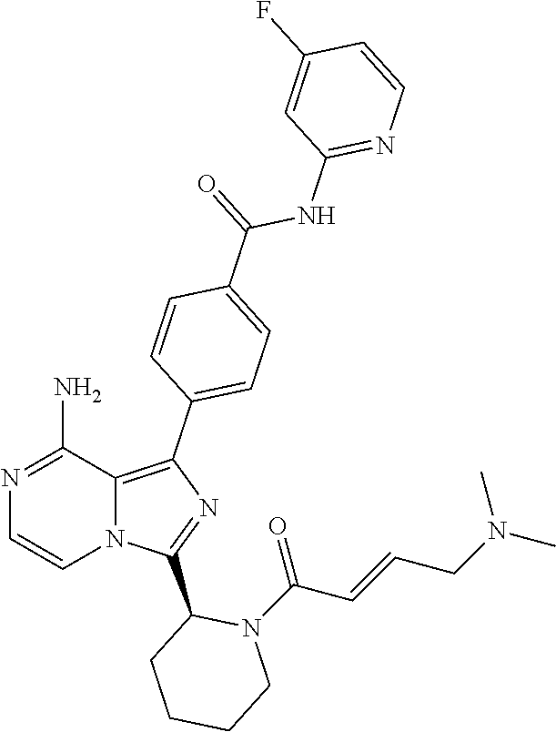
C1(N)=NC=CN2C1=C(C1=CC=C(C(=O)NC3=NC=CC(F)=C3)C=C1)N=C2C1CCCCN1C(C=CCN(C)C)=O
